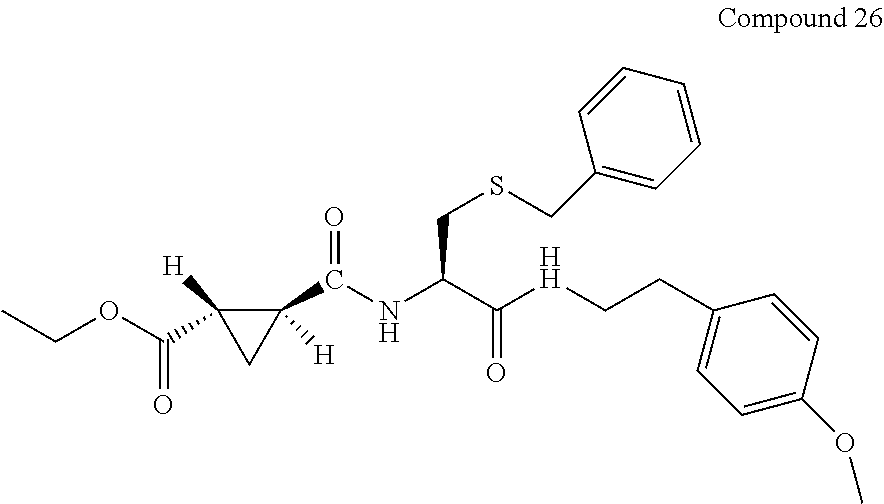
CCOC(C1([H])C(C(=O)NC(C(=O)[HH]CCC2=CC=C(OC)C=C2)CSCC2=CC=CC=C2)([H])C1)=O
